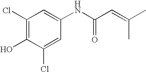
C1(Cl)=CC(NC(C=C(C)C)=O)=CC(Cl)=C1O
